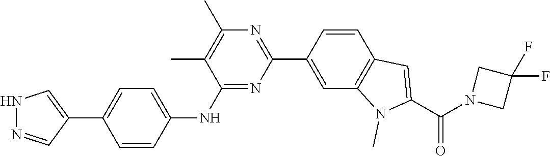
N1N=CC(C2=CC=C(NC3=NC(C4=CC5=C(C=C4)C=C(C(N4CC(F)(F)C4)=O)N5C)=NC(C)=C3C)C=C2)=C1
